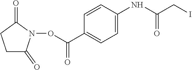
C1C(=O)N(OC(=O)C2=CC=C(NC(=O)CI)C=C2)C(=O)C1
